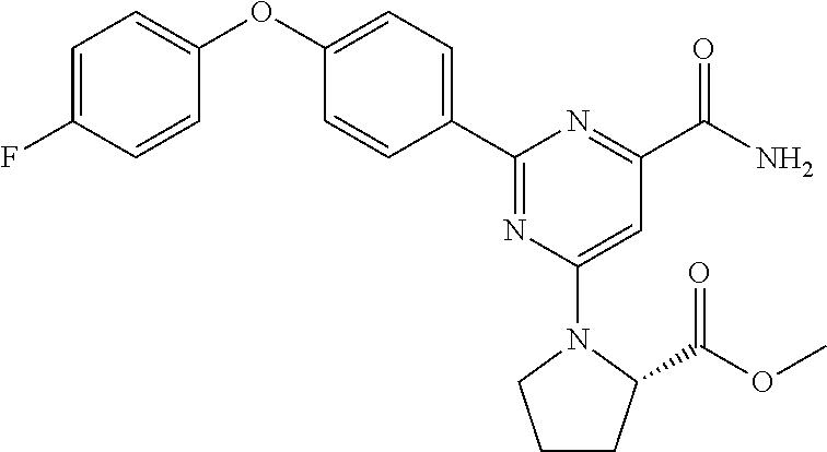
C1=C(F)C=CC(OC2=CC=C(C3=NC(N4CCCC4C(OC)=O)=CC(C(N)=O)=N3)C=C2)=C1
